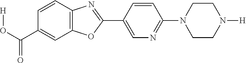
C1(C(O[H])=O)=CC2=C(C=C1)N=C(C1=CN=C(N3CCN([H])CC3)C=C1)O2
